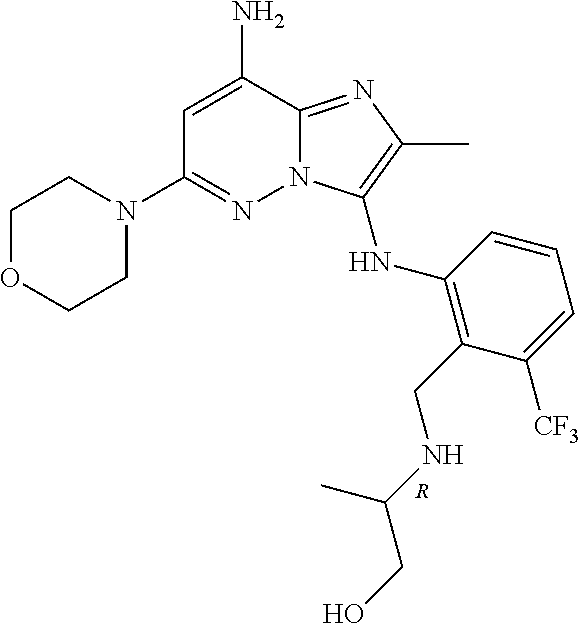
C1=C(N)C2=NC(C)=C(NC3=C(CNC(CO)C)C([CF3])=CC=C3)N2N=C1N1CCOCC1.[R]
